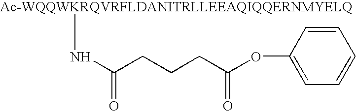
[Ac-WQQWKRQVRFLDANITRLLEEAQIQQERNMYELQ]NC(CCCC(OC1=CC=CC=C1)=O)=O
